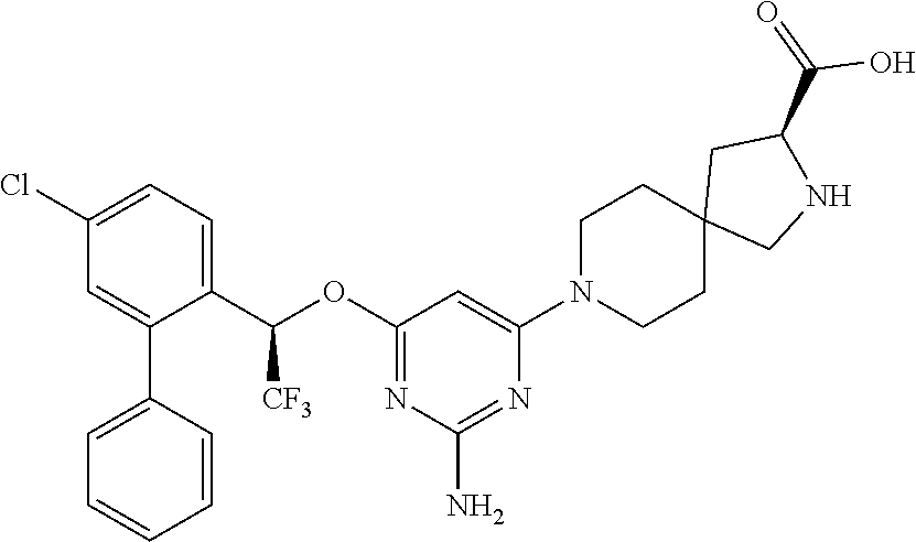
C1(Cl)=CC=C(C(OC2=NC(N)=NC(N3CCC4(CC3)CNC(C(=O)O)C4)=C2)[CF3])C(C2=CC=CC=C2)=C1
